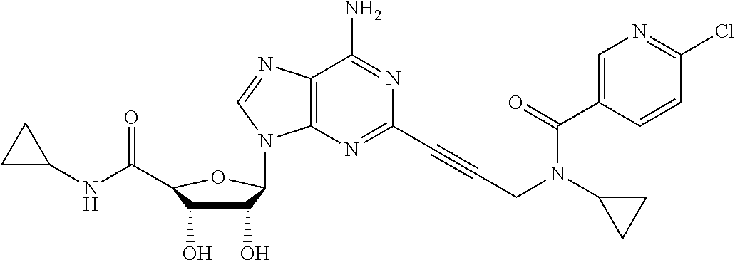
C12=C(N=C(C#CCN(C3CC3)C(C3=CN=C(Cl)C=C3)=O)N=C1N)N(C1C(O)C(O)C(C(=O)NC3CC3)O1)C=N2
